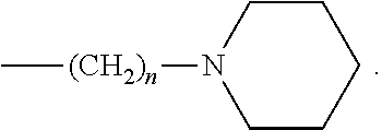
C1CCCCN1[(CH2)n]C
